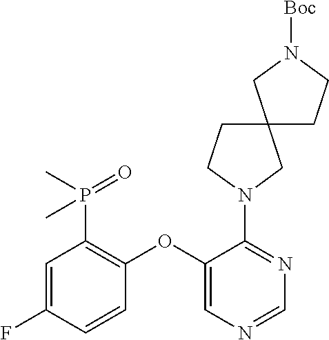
C1=NC=C(OC2=C(P(C)(=O)C)C=C(F)C=C2)C(N2CC3(CC2)CCN([Boc])C3)=N1
